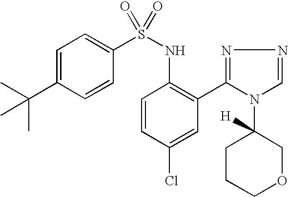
C1=C(C(C)(C)C)C=CC(S(NC2=C(C3=NN=CN3C3([H])CCCOC3)C=C(Cl)C=C2)(=O)=O)=C1
